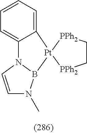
C1=CN2B(N1C)[Pt]1(C3=CC=CC=C23)[PPh2]CC[PPh2]1
